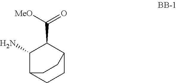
C1(N)C2CCC(C1C([MeO])=O)CC2
